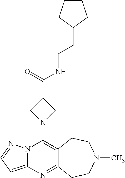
N12C(=CC=N1)N=C1C(=C2N2CC(C(=O)NCCC3CCCC3)C2)CCN(C)CC1
